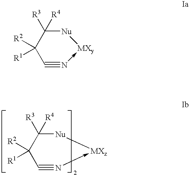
C1#N->[MXz][Nu]C([R4])([R3])C1([R2])[R1].C1#N->[MXy][Nu]C([R4])([R3])C1([R2])[R1]
